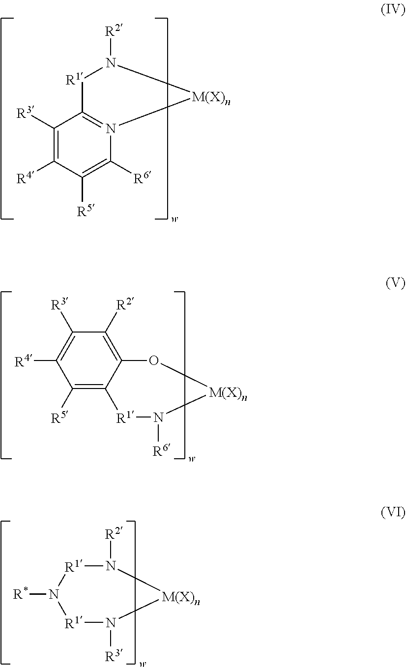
C1([R3])=C([R4])C([R5])=C([R6])N2=C1[R1]N([R2])[M(X)n]2.C12=C([R2])C([R3])=C([R4])C([R5])=C1[R1]N([R6])[M(X)n]O2.[R1]1N([R*])[R1]N([R3])[M(X)n]N1[R2]
